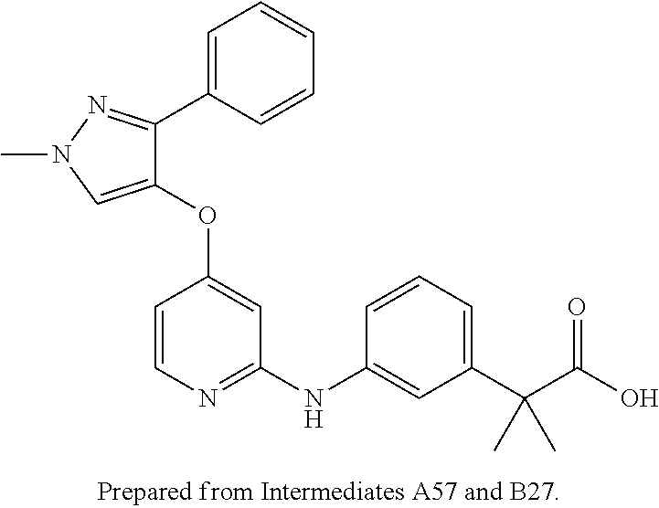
C1(OC2=CC(NC3=CC(C(C(O)=O)(C)C)=CC=C3)=NC=C2)=CN(C)N=C1C1=CC=CC=C1
